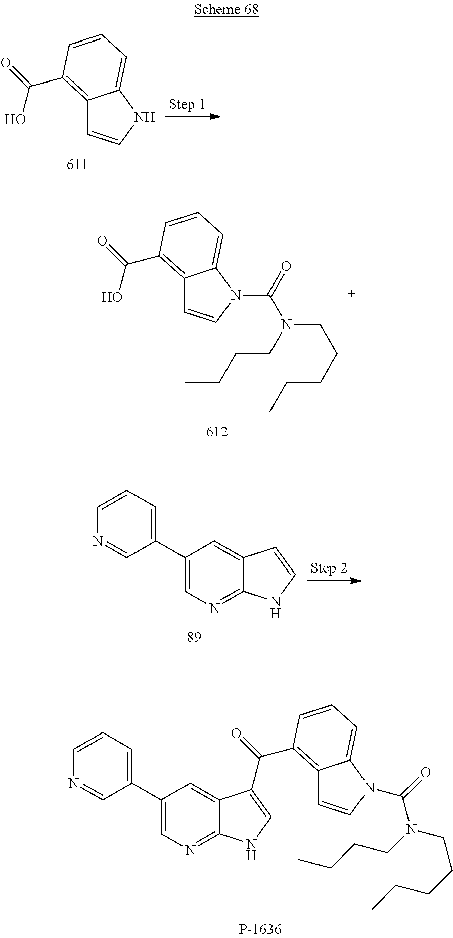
C1=CC=C(C2=CN=C3C(=C2)C(C(C2=C4C=CN(C(=O)N(CCCCC)CCCC)C4=CC=C2)=O)=CN3)C=N1.C12=C(C(=O)O)C=CC=C1NC=C2.C12=C(C(=O)O)C=CC=C1N(C(=O)N(CCCCC)CCCC)C=C2.C1=CC=C(C2=CN=C3C(=C2)C=CN3)C=N1
